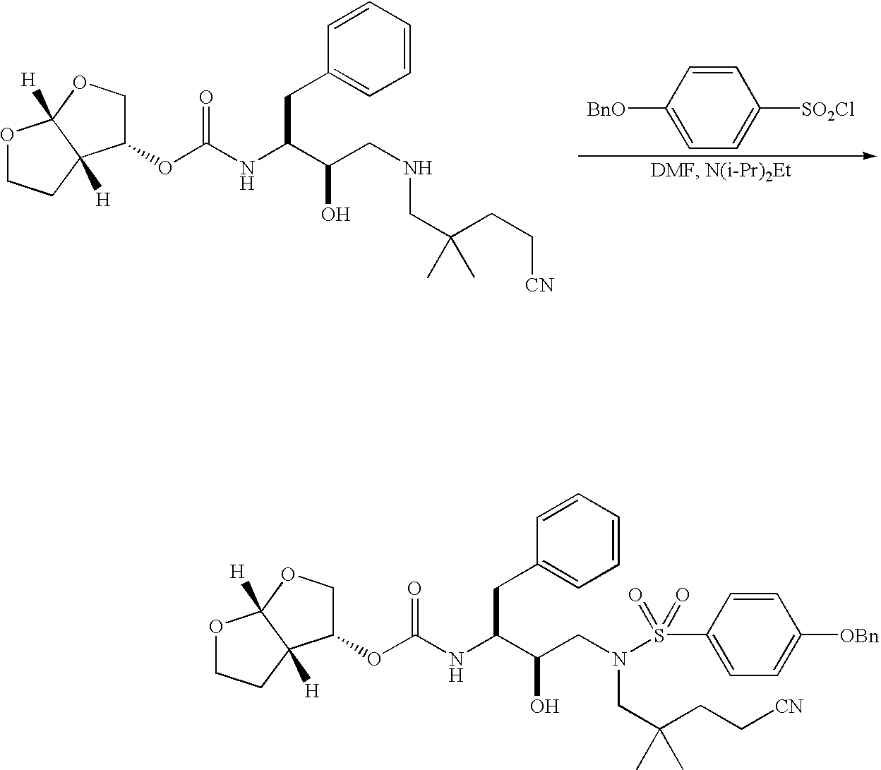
O1CCC2([H])C1([H])OCC2OC(NC(C(CNCC(CC[CN])(C)C)O)CC1=CC=CC=C1)=O.C1=CC([BnO])=CC=C1[SO2Cl].O1CCC2([H])C1([H])OCC2OC(NC(C(CN(CC(CC[CN])(C)C)S(C1=CC=C([OBn])C=C1)(=O)=O)O)CC1=CC=CC=C1)=O
